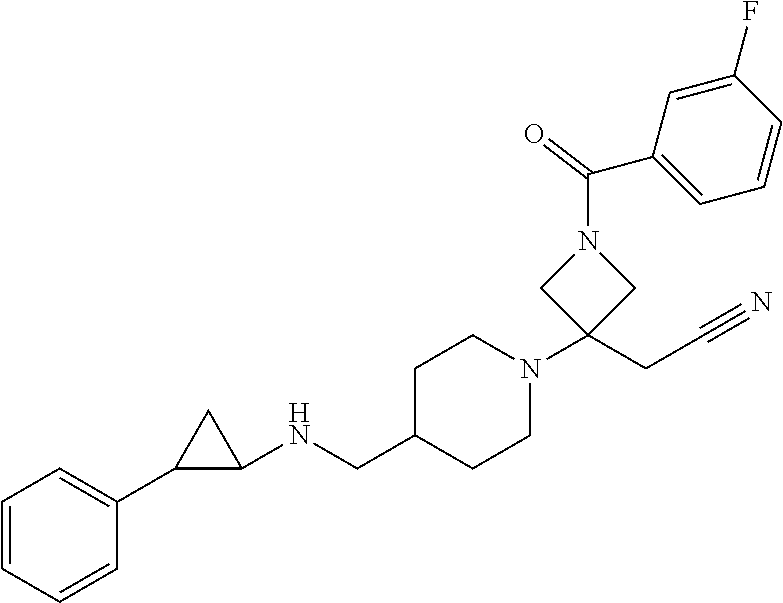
C1=CC=CC(C2C(NCC3CCN(C4(CC#N)CN(C(C5=CC=CC(F)=C5)=O)C4)CC3)C2)=C1
